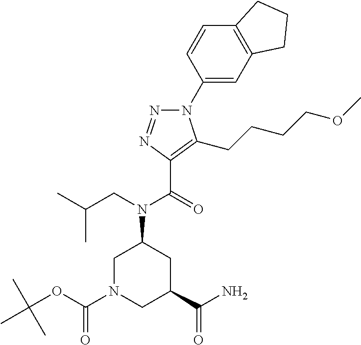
C1(N2N=NC(C(=O)N(CC(C)C)C3CN(C(OC(C)(C)C)=O)CC(C(N)=O)C3)=C2CCCCOC)=CC2=C(C=C1)CCC2
